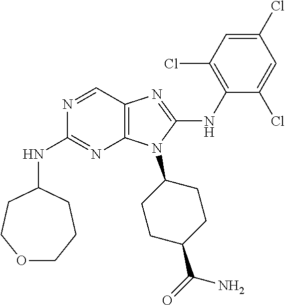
N1=CC2=C(N=C1NC1CCOCCC1)N(C1CCC(C(=O)N)CC1)C(NC1=C(Cl)C=C(Cl)C=C1Cl)=N2
